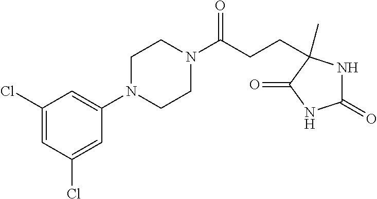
C1(N2CCN(C(CCC3(C)NC(=O)NC3=O)=O)CC2)=CC(Cl)=CC(Cl)=C1
